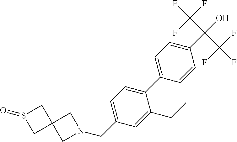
C12(CN(CC3=CC=C(C4=CC=C(C(O)(C(F)(F)F)C(F)(F)F)C=C4)C(CC)=C3)C1)CS(=O)C2
